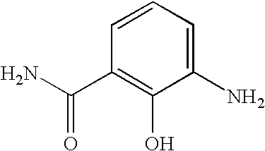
C1=CC(C(N)=O)=C(O)C(N)=C1
